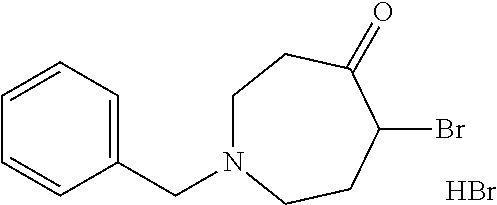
C1(CN2CCC(=O)C(Br)CC2)=CC=CC=C1.Br
